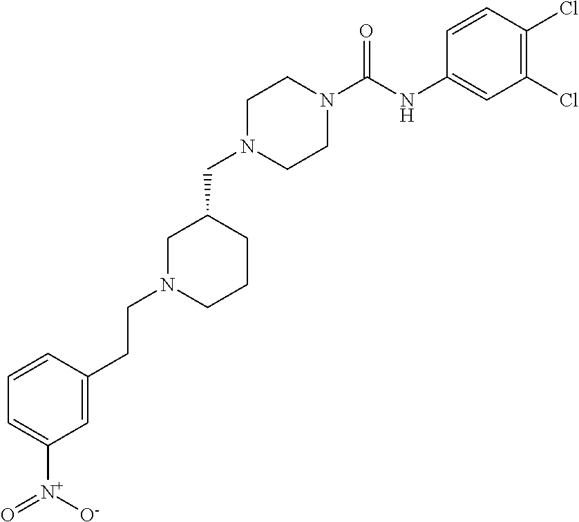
C1N(CC2CN(CCC3=CC([N+]([O-])=O)=CC=C3)CCC2)CCN(C(NC2=CC(Cl)=C(Cl)C=C2)=O)C1
